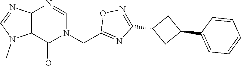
C12=C(N=CN(CC3=NC(C4CC(C5=CC=CC=C5)C4)=NO3)C1=O)N=CN2C
